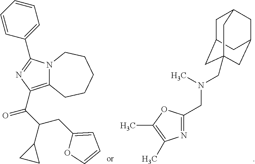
C1C2CC3(CN(C)CC4=NC(C)=C(C)O4)CC(CC1C3)C2.C1=CC(C2=NC(C(C(CC3=CC=CO3)C3CC3)=O)=C3N2CCCCC3)=CC=C1
